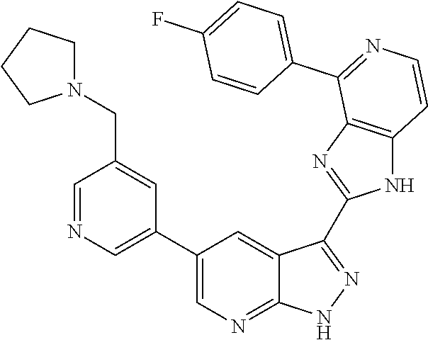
C1=NC=C(C2=CN=C3C(=C2)C(C2=NC4=C(N2)C=CN=C4C2=CC=C(F)C=C2)=NN3)C=C1CN1CCCC1
